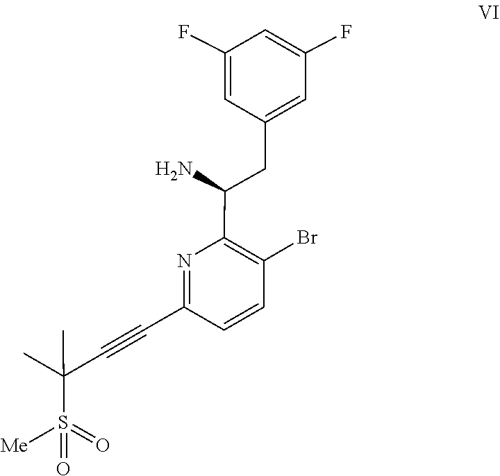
S(=O)(=O)(C(C#CC1=NC(C(N)CC2=CC(F)=CC(F)=C2)=C(Br)C=C1)(C)C)[Me]
